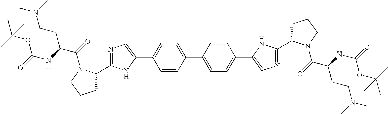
C1(C2=CN=C(C3CCCN3C(=O)C(CCN(C)C)NC(OC(C)(C)C)=O)N2)=CC=C(C2=CC=C(C3=CN=C(C4CCCN4C(=O)C(CCN(C)C)NC(OC(C)(C)C)=O)N3)C=C2)C=C1
